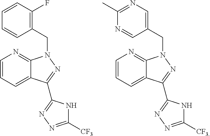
C1=CC=C2C(=N1)N(CC1=C(F)C=CC=C1)N=C2C1=NN=C([CF3])N1.C1=CC=C2C(=N1)N(CC1=CN=C(C)N=C1)N=C2C1=NN=C([CF3])N1
